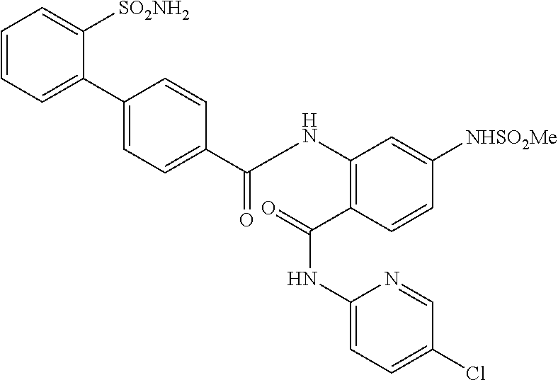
C1(C2=CC=C(C(NC3=C(C(=O)NC4=CC=C(Cl)C=N4)C=CC([NHSO2Me])=C3)=O)C=C2)=CC=CC=C1[SO2NH2]
